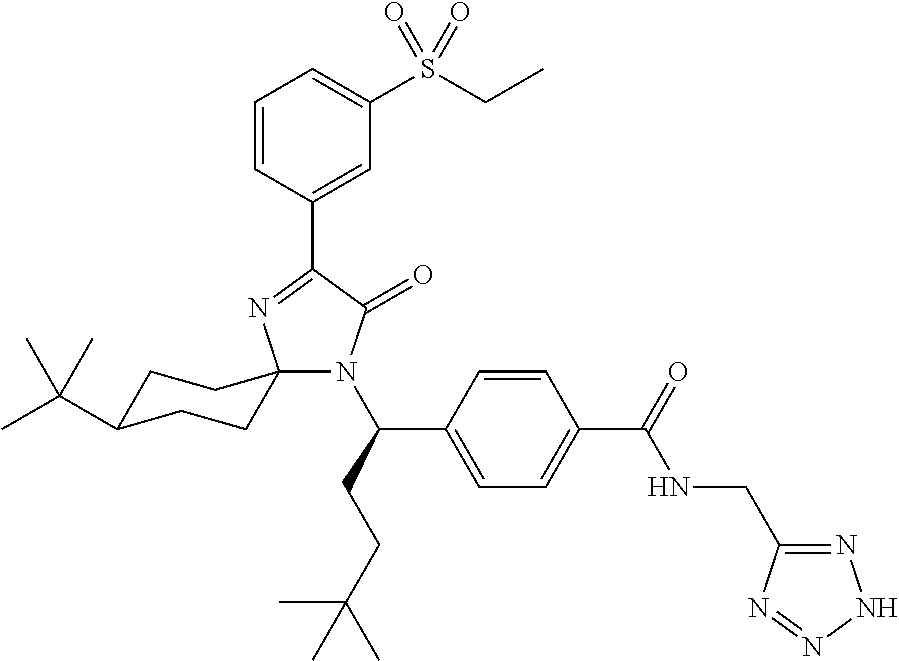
C1=CC(C2=NC3(N(C(CCC(C)(C)C)C4=CC=C(C(NCC5=NNN=N5)=O)C=C4)C2=O)CCC(C(C)(C)C)CC3)=CC(S(CC)(=O)=O)=C1
